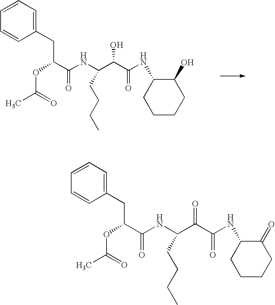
C(C(NC(CCCC)C(C(=O)NC1C(O)CCCC1)O)=O)(CC1=CC=CC=C1)OC(C)=O.C(NC(CCCC)C(C(=O)NC1C(=O)CCCC1)=O)(=O)C(CC1=CC=CC=C1)OC(C)=O
